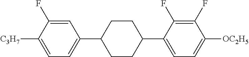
C1=C(F)C([C3H7])=CC=C1C1CCC(C2=CC=C([OC2H5])C(F)=C2F)CC1
